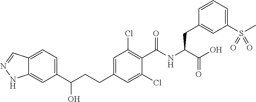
C12=CC=C(C(CCC3=CC(Cl)=C(C(NC(CC4=CC(S(C)(=O)=O)=CC=C4)C(O)=O)=O)C(Cl)=C3)O)C=C1NN=C2
